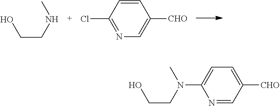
C(CNC)O.N1=C(Cl)C=CC([CHO])=C1.N1=CC([CHO])=CC=C1N(CCO)C
